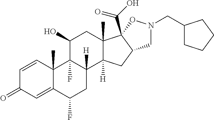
C1=CC2(C)C(=CC1=O)C(F)CC1([H])C2(F)C(O)CC2(C)C1([H])CC1C2(C(O)=O)ON(CC2CCCC2)C1
